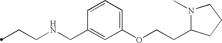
C(CNCC1=CC(OCCC2N(C)CCC2)=CC=C1)C
